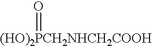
[(HO)2PCH2NHCH2COOH]=O
